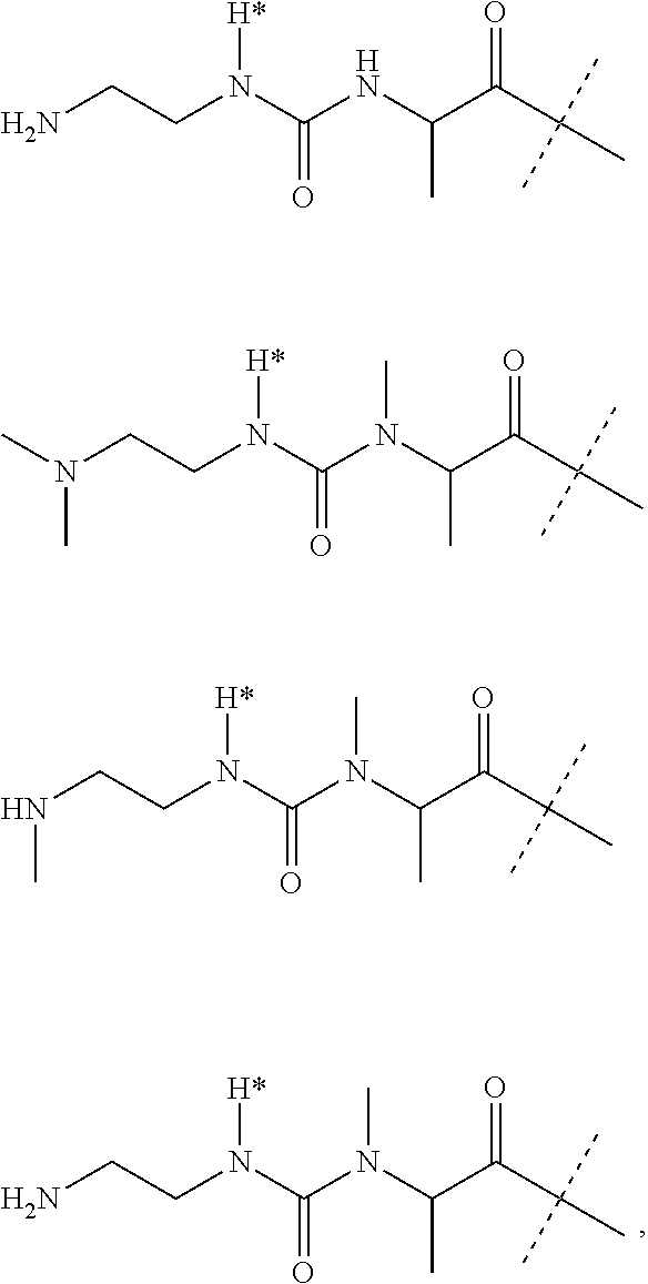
NCCN([H*])C(=O)NC(C(=O)C(C)(C)C)C.NCCN([H*])C(=O)N(C(C(=O)C(C)(C)C)C)C.N(CCN([H*])C(=O)N(C(C(=O)C(C)(C)C)C)C)(C)C.N(CCN([H*])C(=O)N(C(C(=O)C(C)(C)C)C)C)C
